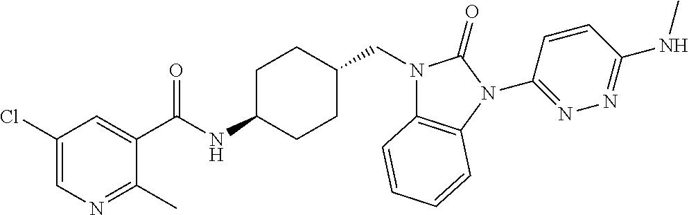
C1(Cl)=CN=C(C)C(C(NC2CCC(CN3C4=C(N(C5=NN=C(NC)C=C5)C3=O)C=CC=C4)CC2)=O)=C1
